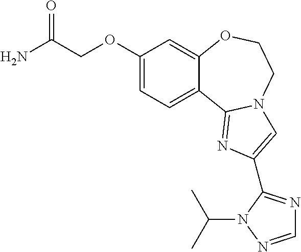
C1(OCC(N)=O)=CC=C2C(=C1)OCCN1C2=NC(C2=NC=NN2C(C)C)=C1
